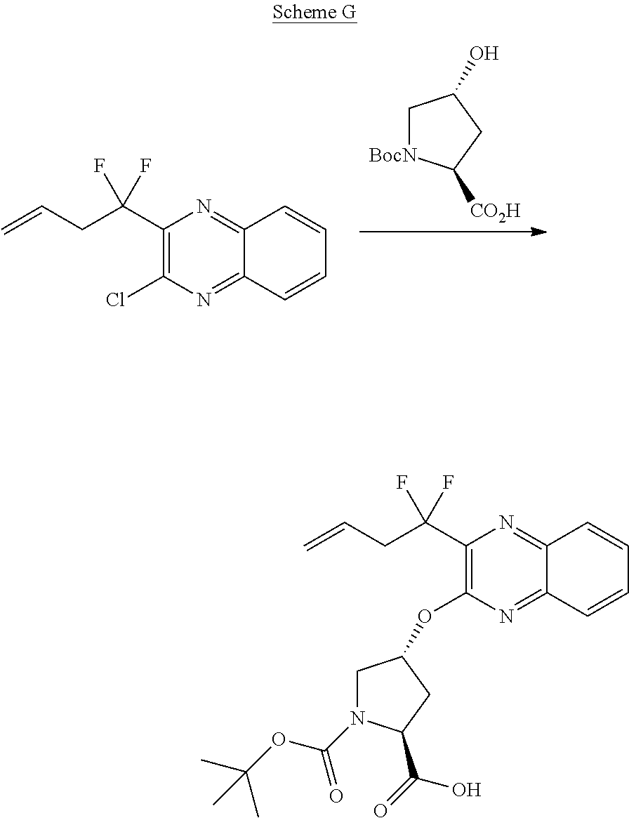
[BocN]1CC(O)CC1[CO2H].ClC1=C(C(CC=C)(F)F)N=C2C(=N1)C=CC=C2.C1(OC2CN(C(OC(C)(C)C)=O)C(C(O)=O)C2)=C(C(CC=C)(F)F)N=C2C(=N1)C=CC=C2
